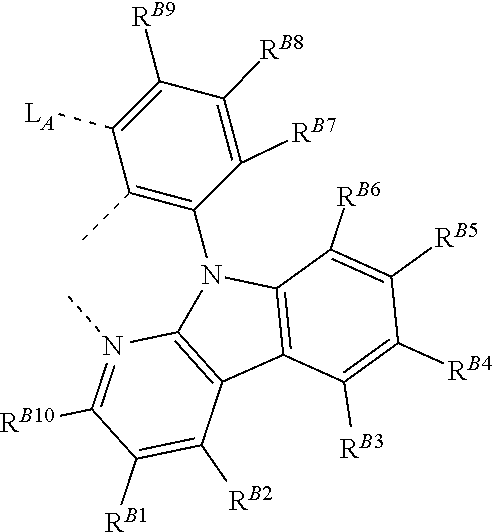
N1(C)=C([RB10])C([RB1])=C([RB2])C2=C1N(C1=C(C)C([LA])=C([RB9])C([RB8])=C1[RB7])C1=C2C([RB3])=C([RB4])C([RB5])=C1[RB6]
